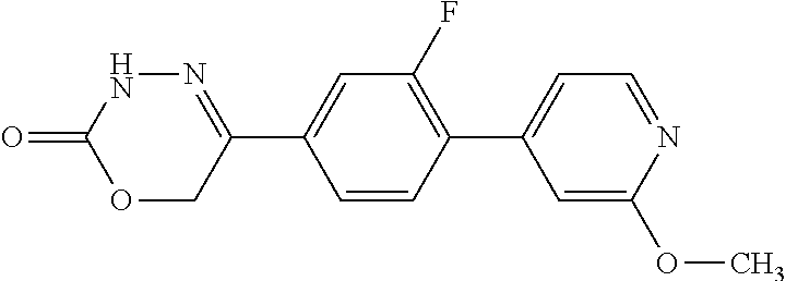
N1C(=O)OCC(C2=CC(F)=C(C3=CC=NC(OC)=C3)C=C2)=N1
